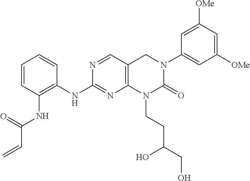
C1(NC2=C(NC(C=C)=O)C=CC=C2)=NC2=C(CN(C3=CC([OMe])=CC([OMe])=C3)C(=O)N2CCC(CO)O)C=N1
